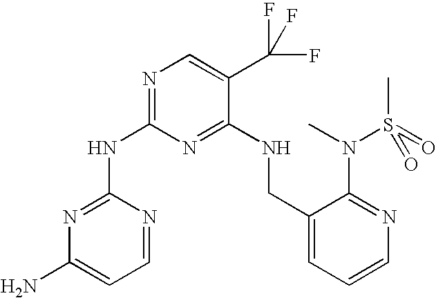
N(C1=NC=C(C(F)(F)F)C(NCC2=CC=CN=C2N(C)S(C)(=O)=O)=N1)C1=NC(N)=CC=N1
